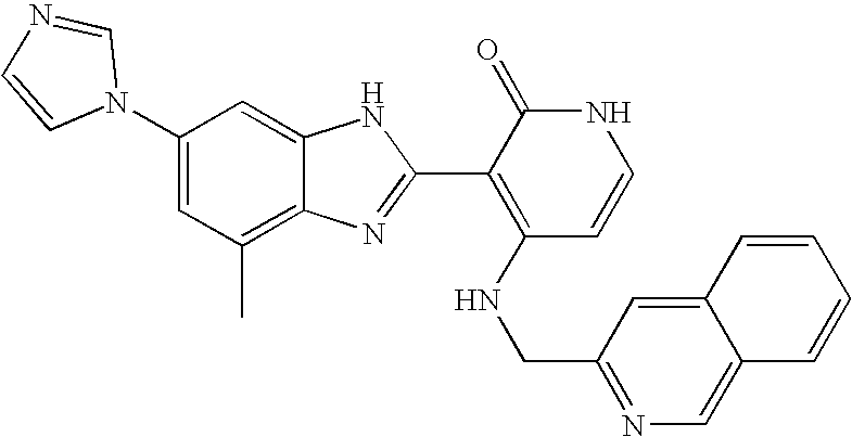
C1(C)=C2C(=CC(N3C=NC=C3)=C1)NC(C1=C(NCC3=NC=C4C(=C3)C=CC=C4)C=CNC1=O)=N2
